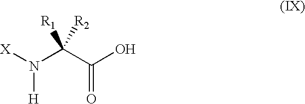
[X]N(C(C(=O)O)([R1])[R2])[H]
